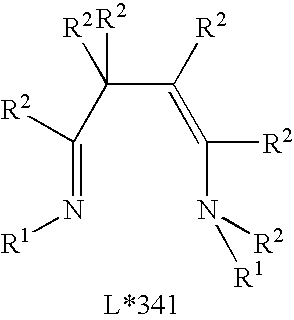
C(C([R2])=C(N([R2])[R1])[R2])(C(=N[R1])[R2])([R2])[R2]
